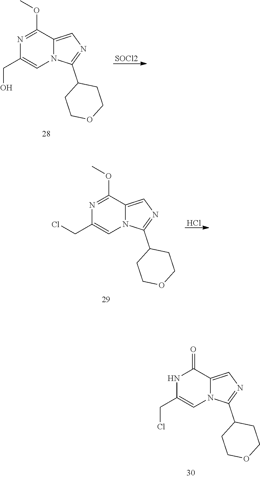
C12=CN=C(C3CCOCC3)N1C=C(CCl)NC2=O.C12=CN=C(C3CCOCC3)N1C=C(CO)N=C2OC.[SOCl2].C12=CN=C(C3CCOCC3)N1C=C(CCl)N=C2OC.Cl
